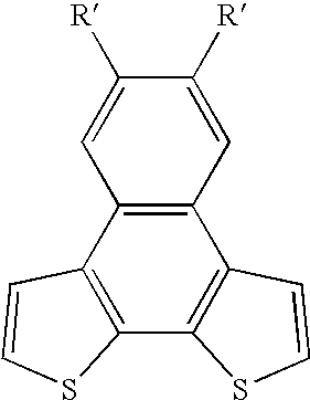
C1([R])=CC2=C(C=C1[R])C1=C(C3=C2C=CS3)SC=C1
